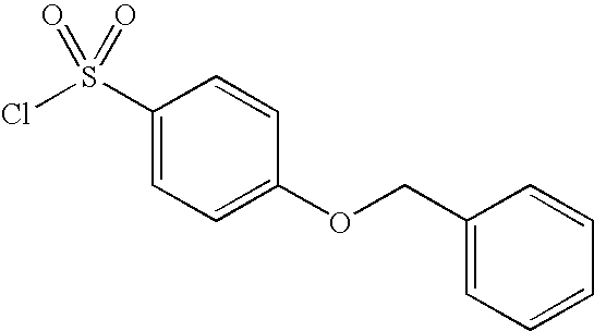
C1(S(Cl)(=O)=O)=CC=C(OCC2=CC=CC=C2)C=C1
